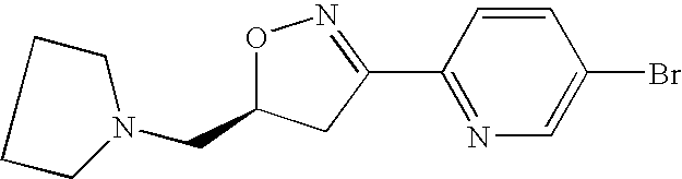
O1C(CN2CCCC2)CC(C2=NC=C(Br)C=C2)=N1
